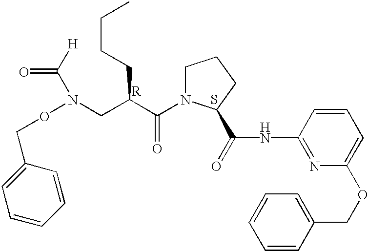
C1N(C(C(CCCC)CN(OCC2=CC=CC=C2)C([H])=O)=O)C(C(=O)NC2=NC(OCC3=CC=CC=C3)=CC=C2)CC1.[R].S
